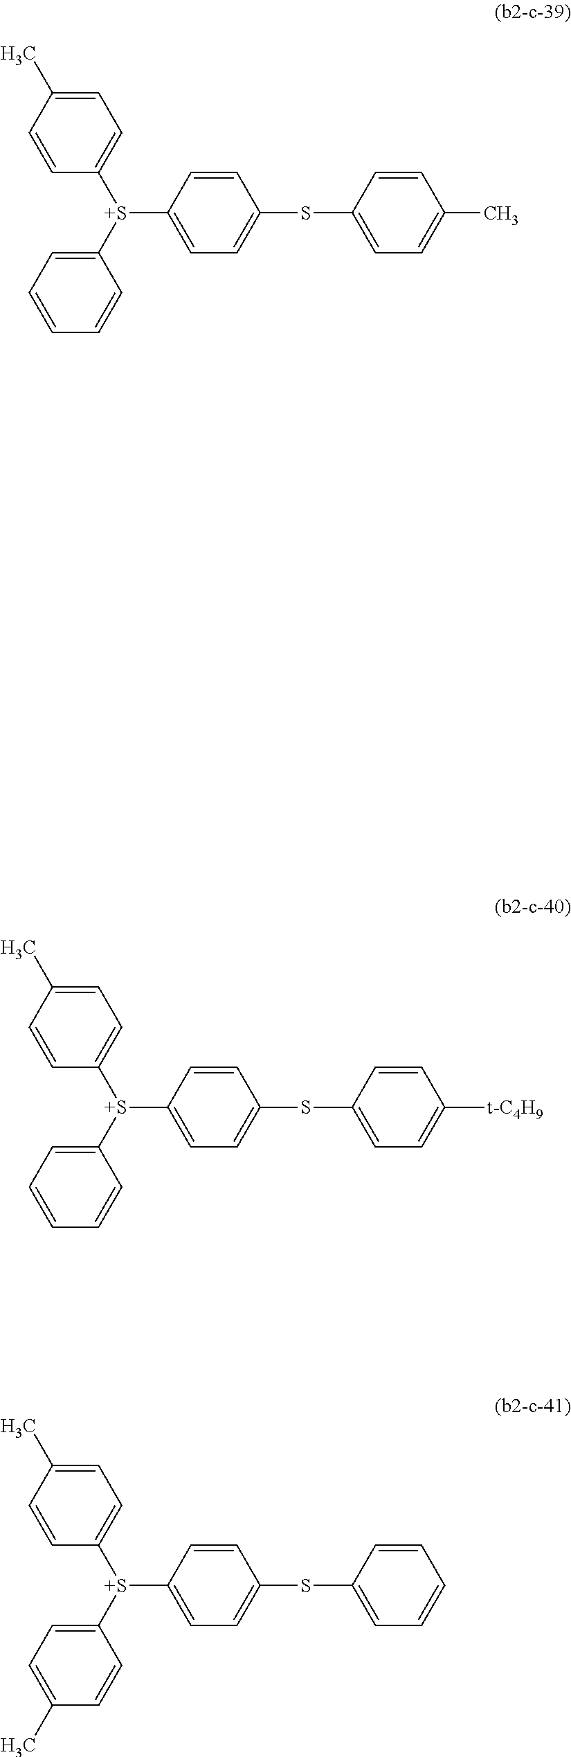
C1=CC([S+](C2=CC=C(SC3=CC=C(C)C=C3)C=C2)C2=CC=CC=C2)=CC=C1C.C1=CC([S+](C2=CC=C(SC3=CC=C([t-C4H9])C=C3)C=C2)C2=CC=CC=C2)=CC=C1C.C1=CC([S+](C2=CC=C(SC3=CC=CC=C3)C=C2)C2=CC=C(C)C=C2)=CC=C1C
